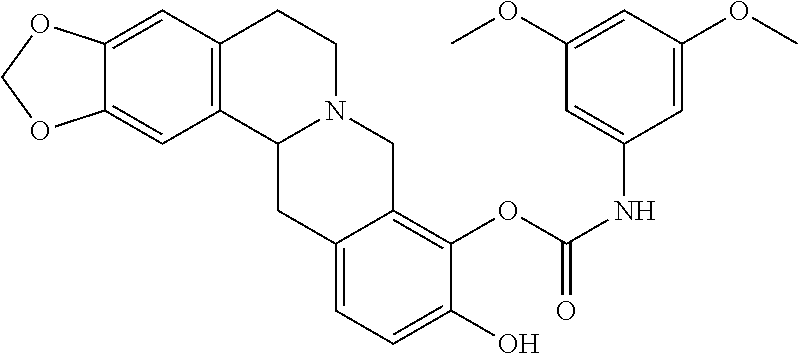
C12=C(C=C3C(=C1)OCO3)CCN1C2CC2=CC=C(O)C(OC(NC3=CC(OC)=CC(OC)=C3)=O)=C2C1
